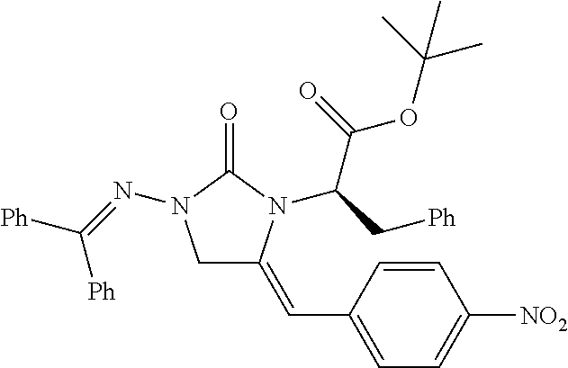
C1C(=CC2=CC=C([NO2])C=C2)N(C(C[Ph])C(OC(C)(C)C)=O)C(=O)N1N=C([Ph])[Ph]
